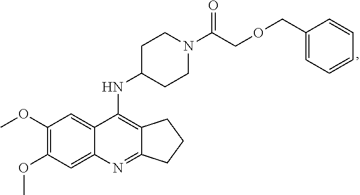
C12=C(NC3CCN(C(COCC4=CC=CC=C4)=O)CC3)C3=CC(OC)=C(OC)C=C3N=C1CCC2
